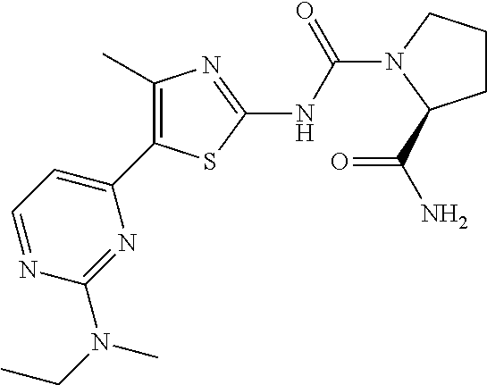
C1=NC(N(CC)C)=NC(C2=C(C)N=C(NC(=O)N3CCCC3C(=O)N)S2)=C1
